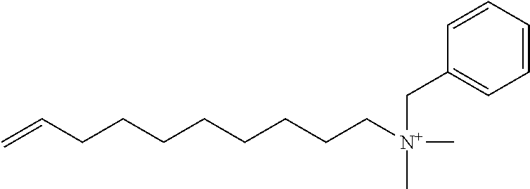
C=CCCCCCCCC[N+](C)(CC1=CC=CC=C1)C
